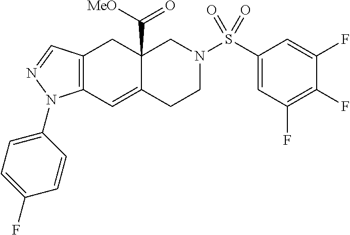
C12=C(C=C3C(C([MeO])=O)(C1)CN(S(C1=CC(F)=C(F)C(F)=C1)(=O)=O)CC3)N(C1=CC=C(F)C=C1)N=C2
